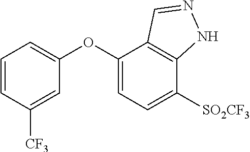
C1(OC2=CC=C([SO2CF3])C3=C2C=NN3)=CC=CC([CF3])=C1
